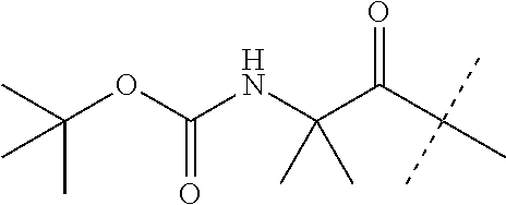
CC(OC(NC(C(C(C)(C)C)=O)(C)C)=O)(C)C
